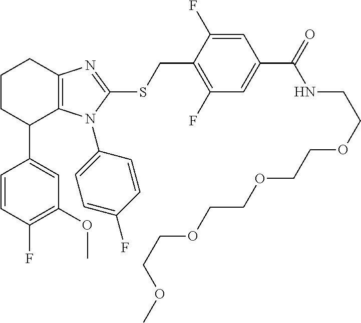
C1(OC)=C(F)C=CC(C2C3=C(CCC2)N=C(SCC2=C(F)C=C(C(=O)NCCOCCOCCOCCOC)C=C2F)N3C2=CC=C(F)C=C2)=C1
